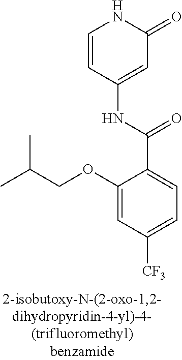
O(C1=CC([CF3])=CC=C1C(=O)NC1=CC(=O)NC=C1)CC(C)C
